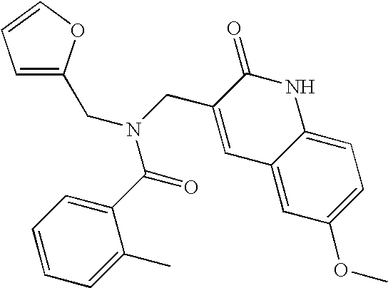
C1=C(CN(CC2=CC3=CC(OC)=CC=C3NC2=O)C(=O)C2=CC=CC=C2C)OC=C1
